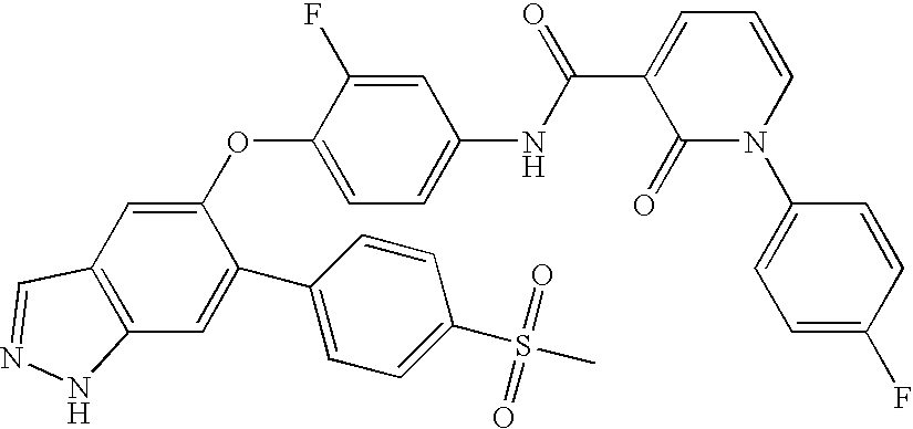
C1(OC2=CC=C(NC(C3=CC=CN(C4=CC=C(F)C=C4)C3=O)=O)C=C2F)=CC2=C(C=C1C1=CC=C(S(=O)(=O)C)C=C1)NN=C2
